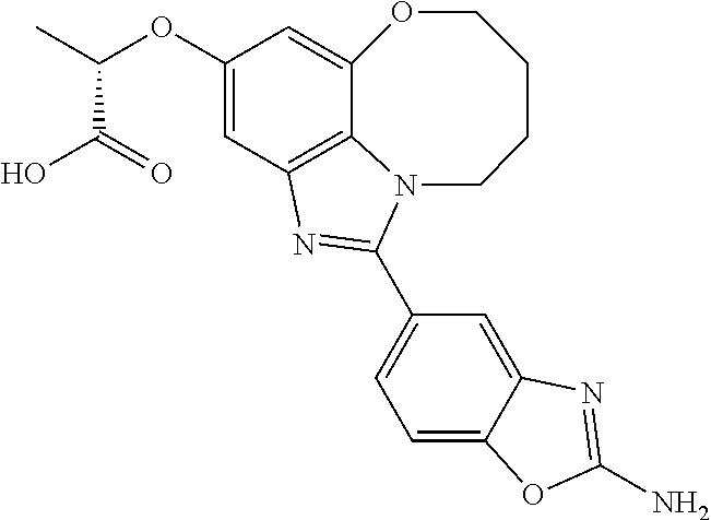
C12=C3C=C(OC(C)C(=O)O)C=C1OCCCCN2C(C1=CC=C2C(=C1)N=C(N)O2)=N3
